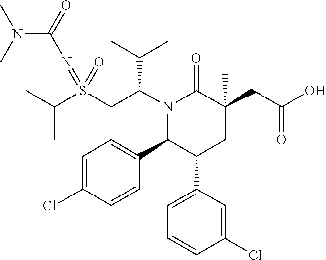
S(CC(N1C(=O)C(CC(=O)O)(C)CC(C2=CC=CC(Cl)=C2)C1C1=CC=C(Cl)C=C1)C(C)C)(=NC(N(C)C)=O)(=O)C(C)C
